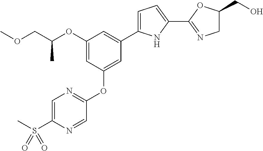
C1=C(S(C)(=O)=O)N=CC(OC2=CC(C3=CC=C(C4=NCC(CO)O4)N3)=CC(OC(COC)C)=C2)=N1
